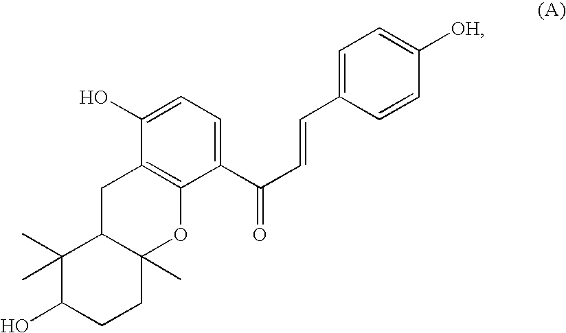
C1C2C(C)(OC3=C1C(O)=CC=C3C(C=CC1=CC=C([OH])C=C1)=O)CCC(O)C2(C)C
